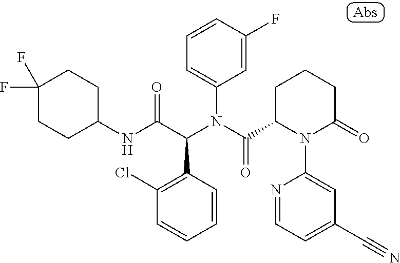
C1(NC(C(N(C(=O)C2N(C3=CC(C#N)=CC=N3)C(=O)CCC2)C2=CC=CC(F)=C2)C2=C(Cl)C=CC=C2)=O)CCC(F)(F)CC1
